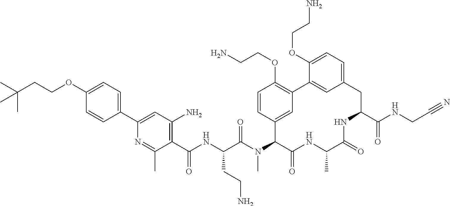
C1(C(NC(C(N(C2C(=O)NC(C)C(=O)NC(C(NCC#N)=O)CC3=CC=C(OCCN)C(=C3)C3=C(OCCN)C=CC2=C3)C)=O)CCN)=O)=C(N)C=C(C2=CC=C(OCCC(C)(C)C)C=C2)N=C1C
